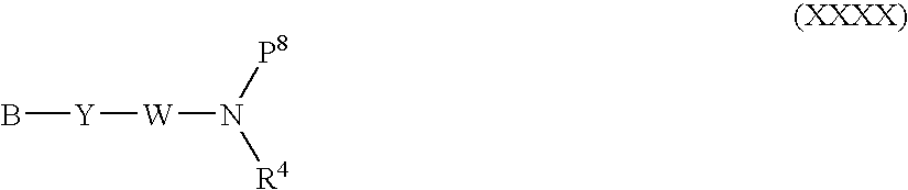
B[Y][W]N([R4])[P8]
